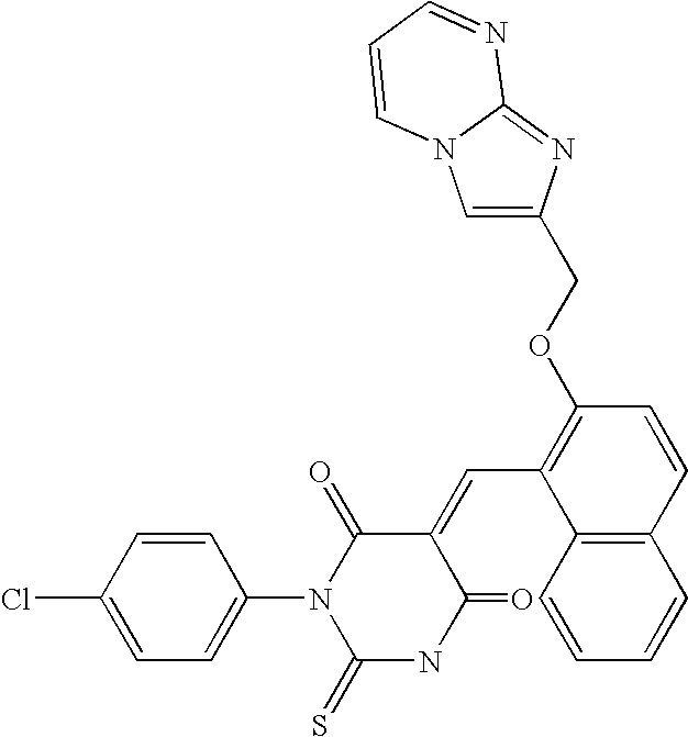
C1=C(COC2=C(C=C3C(=O)N(C4=CC=C(Cl)C=C4)C(=S)NC3=O)C3=C(C=C2)C=CC=C3)N=C2N1C=CC=N2
